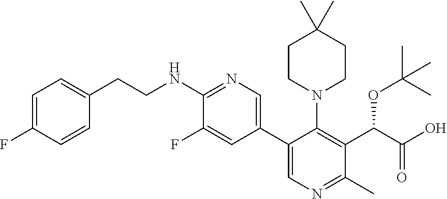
C1=C(F)C=CC(CCNC2=NC=C(C3=CN=C(C)C(C(C(O)=O)OC(C)(C)C)=C3N3CCC(C)(C)CC3)C=C2F)=C1
